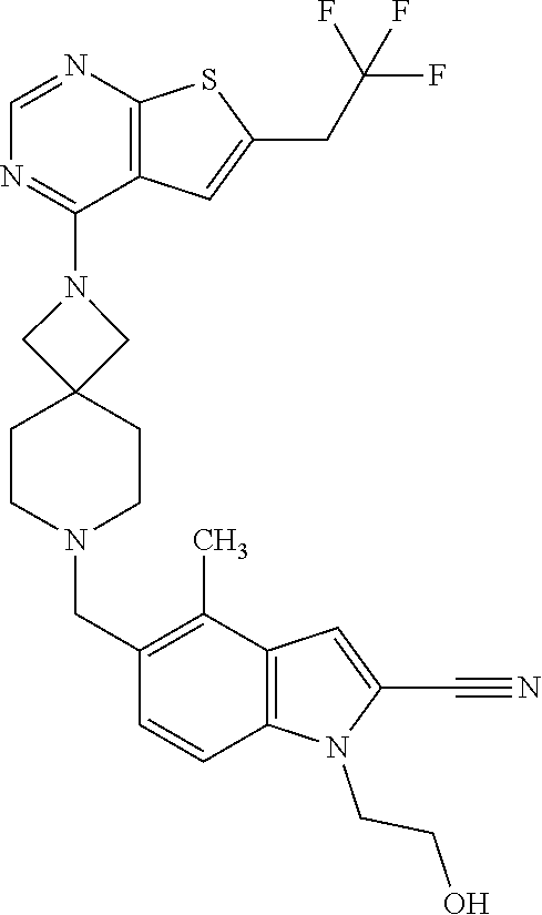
C12=C(C=C(CC(F)(F)F)S1)C(N1CC3(CCN(CC4=C(C)C5=C(C=C4)N(CCO)C(C#N)=C5)CC3)C1)=NC=N2
